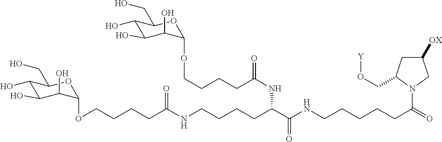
C1(O)C(O)C(O)C(OCCCCC(NCCCCC(C(=O)NCCCCCC(=O)N2C(CO[Y])CC([OX])C2)NC(CCCCOC2C(O)C(O)C(O)C(CO)O2)=O)=O)OC1CO
